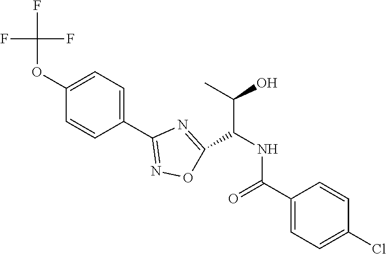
C1(OC(F)(F)F)=CC=C(C2=NOC(C(NC(C3=CC=C(Cl)C=C3)=O)C(O)C)=N2)C=C1
